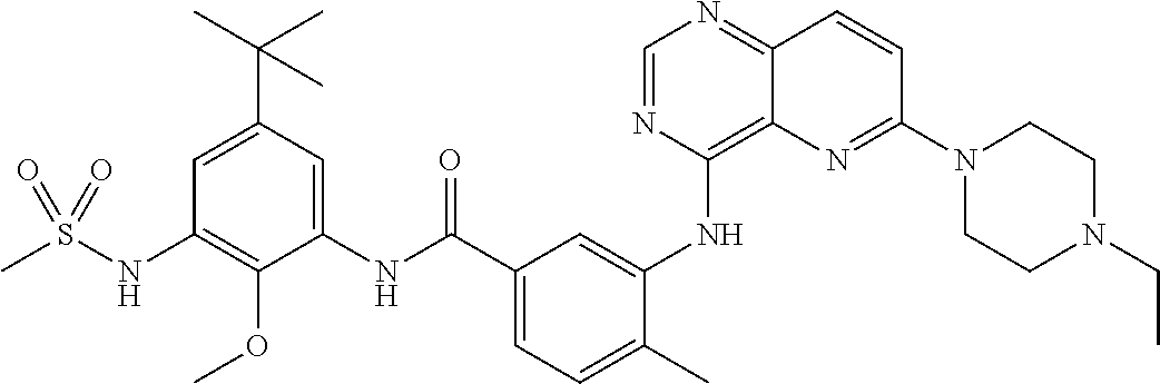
C1=NC(NC2=CC(C(NC3=CC(C(C)(C)C)=CC(NS(C)(=O)=O)=C3OC)=O)=CC=C2C)=C2C(=N1)C=CC(N1CCN(CC)CC1)=N2
